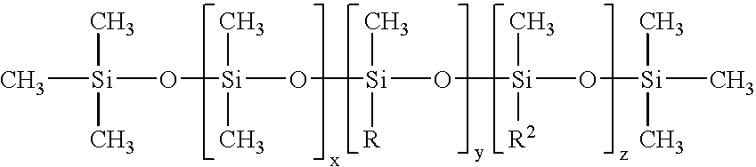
C[Si](O[Si](O[Si](C)([R])O[Si](O[Si](C)(C)C)(C)[R2])(C)C)(C)C
